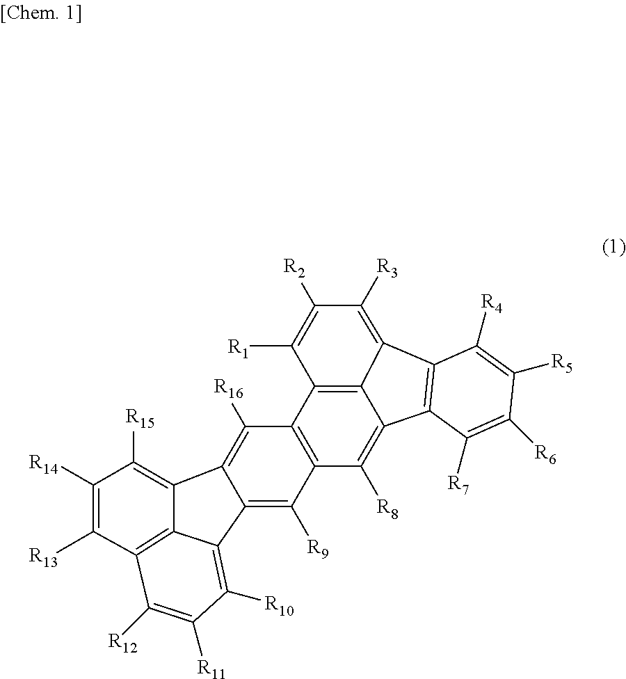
C1([R14])=C([R13])C2=C3C(=C1[R15])C1=C([R16])C4=C(C([R9])=C1C3=C([R10])C([R11])=C2[R12])C([R8])=C1C2=C4C([R1])=C([R2])C([R3])=C2C2=C1C([R7])=C([R6])C([R5])=C2[R4]
